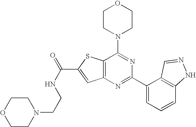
C1CN(C2=NC(C3=CC=CC4=C3C=NN4)=NC3=C2SC(C(NCCN2CCOCC2)=O)=C3)CCO1
